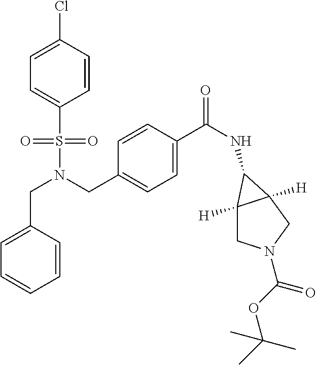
C1=CC(Cl)=CC=C1S(N(CC1=CC=C(C(NC2C3([H])CN(C(=O)OC(C)(C)C)CC32[H])=O)C=C1)CC1=CC=CC=C1)(=O)=O
